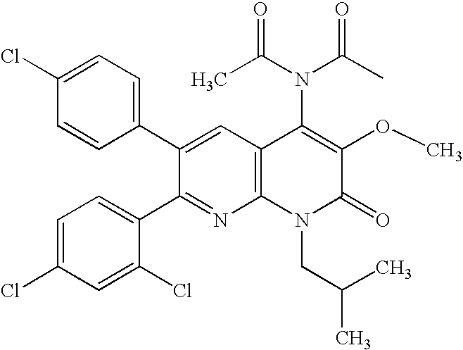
C1=CC(C2=CC3=C(N=C2C2=CC=C(Cl)C=C2Cl)N(CC(C)C)C(=O)C(OC)=C3N(C(C)=O)C(C)=O)=CC=C1Cl
